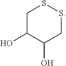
C1C(O)C(O)CSS1
